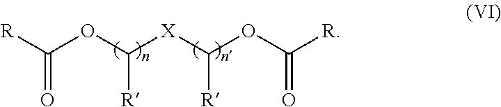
[R]C(OC([R])[X]C([R])OC(=O)[R])=O
